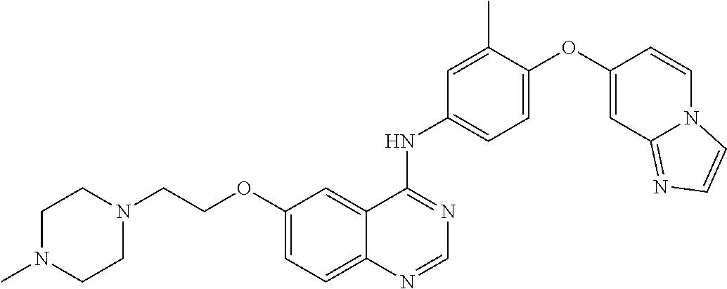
C1=C(OC2=CC3=NC=CN3C=C2)C(C)=CC(NC2=NC=NC3=CC=C(OCCN4CCN(C)CC4)C=C23)=C1
